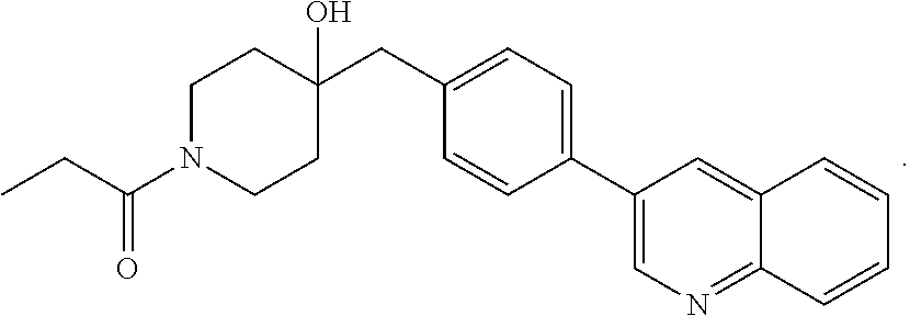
C1(CC2(O)CCN(C(CC)=O)CC2)=CC=C(C2=CN=C3C(=C2)C=CC=C3)C=C1
